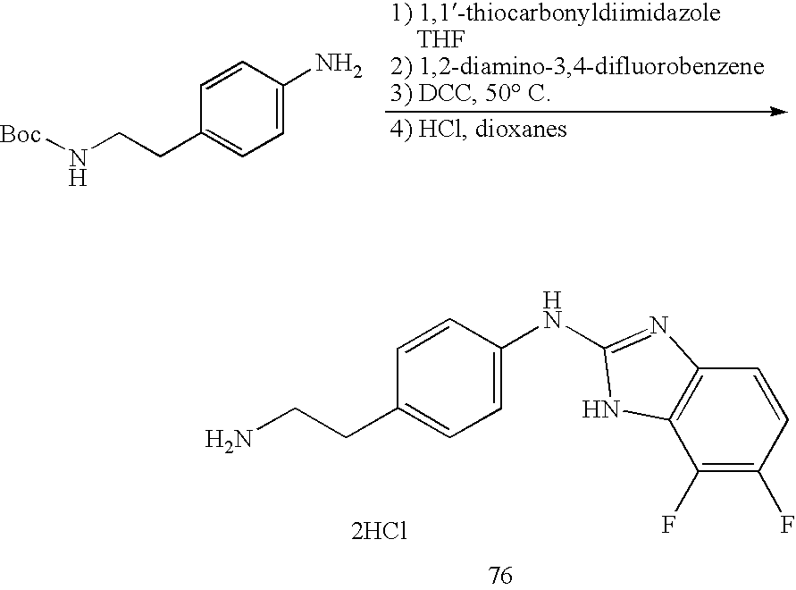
C1=C(N)C=CC(CCN[Boc])=C1.C1=C(NC2=NC3=C(C(F)=C(F)C=C3)N2)C=CC(CCN)=C1.[2HCl]
